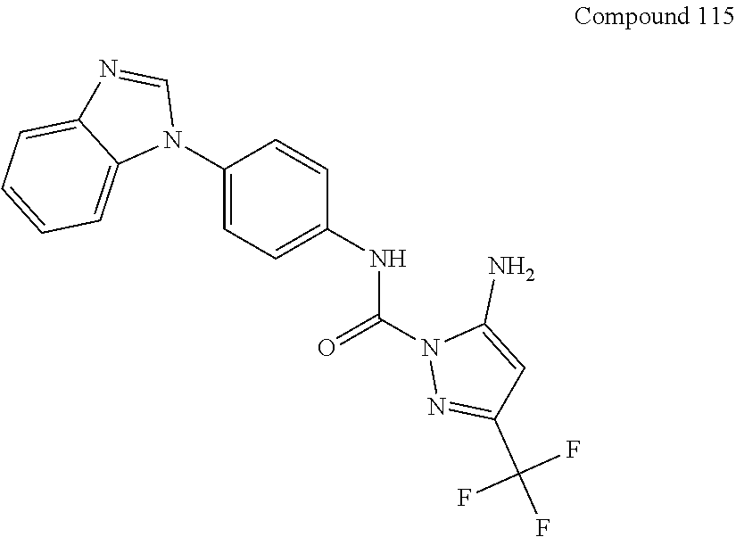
C1(N2C=NC3=CC=CC=C23)=CC=C(NC(N2N=C(C(F)(F)F)C=C2N)=O)C=C1
